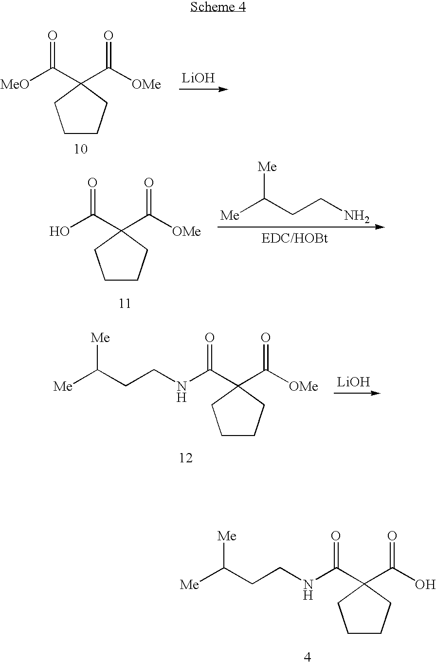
[LiOH].C([OMe])(=O)C1(C([MeO])=O)CCCC1.[Me]C(CCN)[Me].C([OMe])(=O)C1(C(O)=O)CCCC1.[LiOH].C(NCCC([Me])[Me])(=O)C1(C([OMe])=O)CCCC1.C(NCCC([Me])[Me])(=O)C1(C(O)=O)CCCC1
